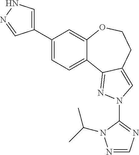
C1(C2=CNN=C2)=CC=C2C(=C1)OCCC1=CN(C3=NC=NN3C(C)C)N=C21
